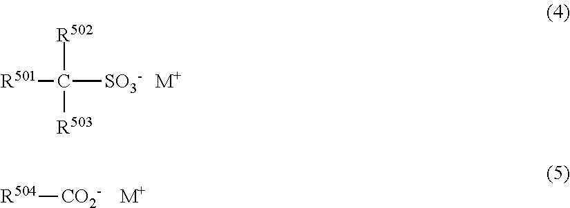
[R501]C([SO3-])([R502])[R503].[M+].[M+].[R504][CO2-]
